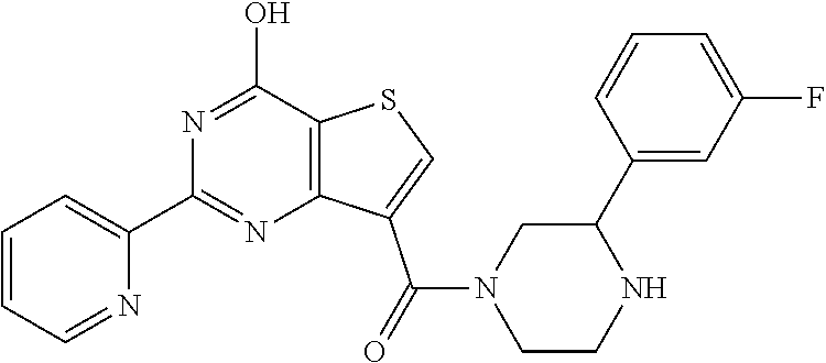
C1=CC=NC(C2=NC3=C(C(O)=N2)SC=C3C(N2CCNC(C3=CC(F)=CC=C3)C2)=O)=C1
